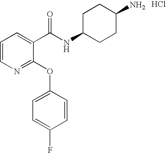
N1=C(OC2=CC=C(F)C=C2)C(C(NC2CCC(N)CC2)=O)=CC=C1.Cl
